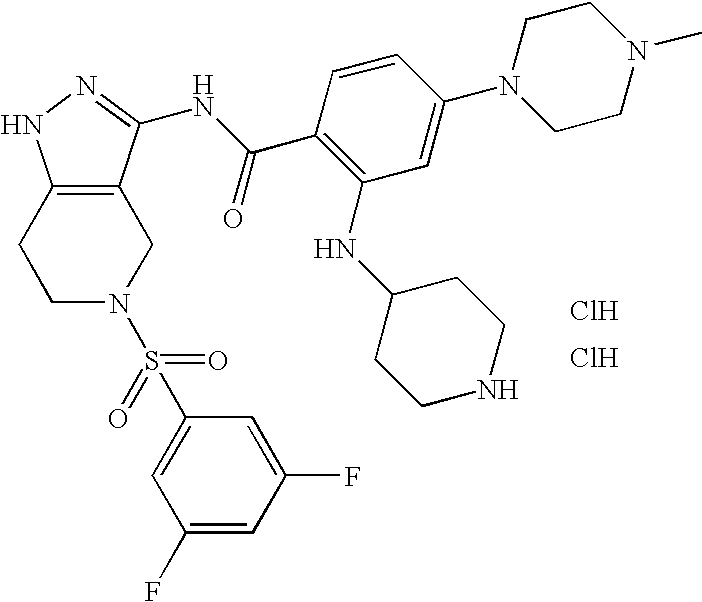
C1C2=C(CCN1S(C1=CC(F)=CC(F)=C1)(=O)=O)NN=C2NC(C1=C(NC2CCNCC2)C=C(N2CCN(C)CC2)C=C1)=O.Cl.Cl
